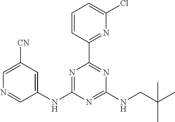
C1(NC2=NC(C3=NC(Cl)=CC=C3)=NC(NCC(C)(C)C)=N2)=CC([CN])=CN=C1
